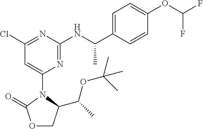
O1CC(C(C)OC(C)(C)C)N(C2=CC(Cl)=NC(NC(C3=CC=C(OC(F)F)C=C3)C)=N2)C1=O
